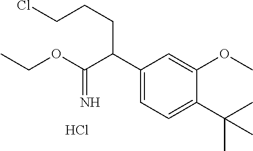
C1(C(C(OCC)=N)CCCCl)=CC=C(C(C)(C)C)C(OC)=C1.Cl
